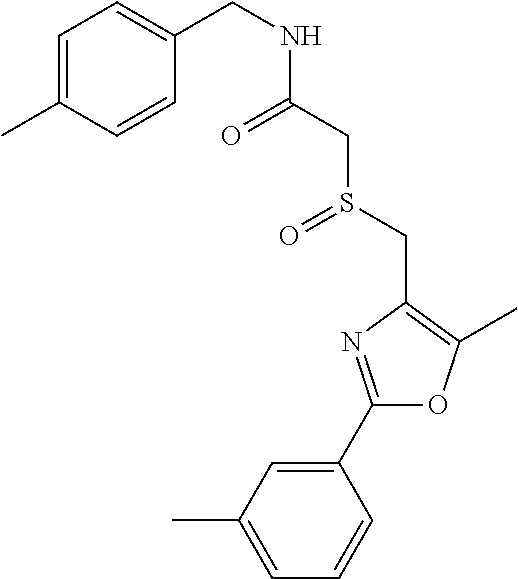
C1=C(C)C=C(C2=NC(CS(=O)CC(=O)NCC3=CC=C(C)C=C3)=C(C)O2)C=C1
